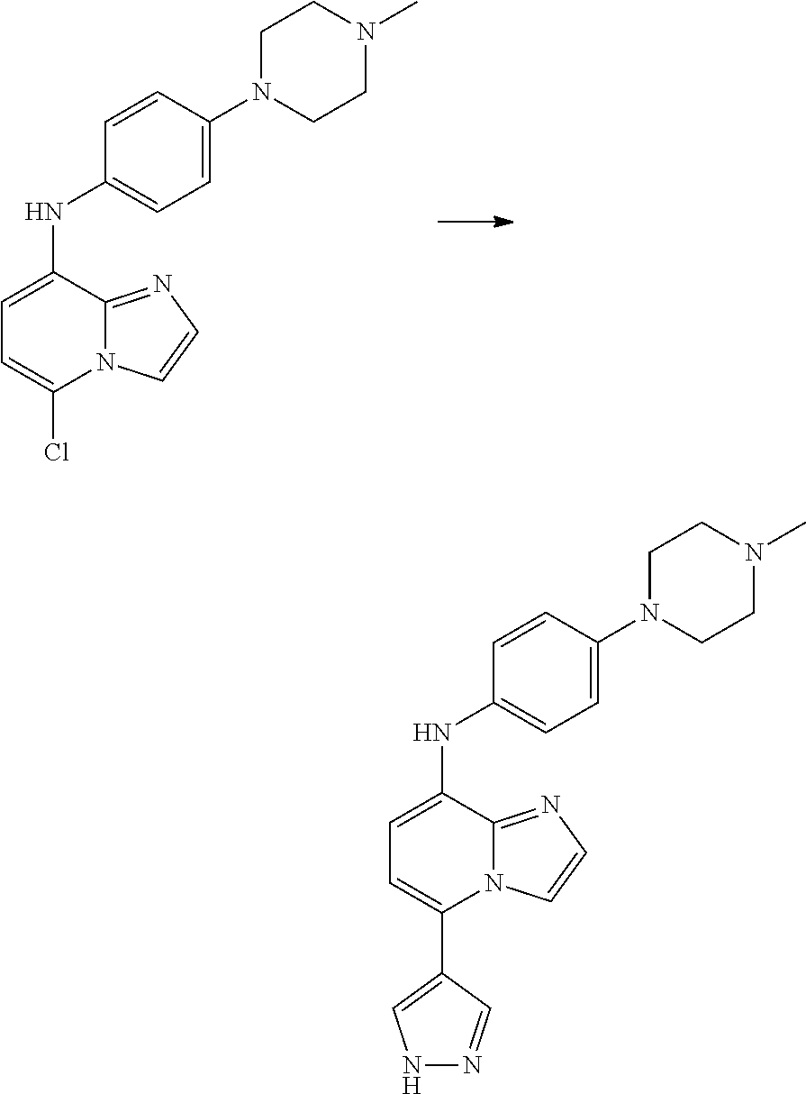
C1N(C2=CC=C(NC3=CC=C(Cl)N4C3=NC=C4)C=C2)CCN(C)C1.C1N(C2=CC=C(NC3=CC=C(C4=CNN=C4)N4C3=NC=C4)C=C2)CCN(C)C1
